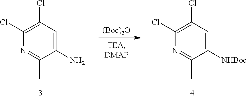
C1([NHBoc])=CC(Cl)=C(Cl)N=C1C.[(Boc)2O].C1(N)=CC(Cl)=C(Cl)N=C1C
